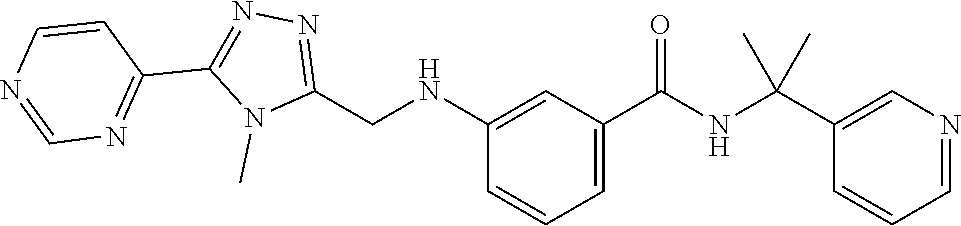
N1=C(CNC2=CC(C(=O)NC(C3=CN=CC=C3)(C)C)=CC=C2)N(C)C(C2=NC=NC=C2)=N1
